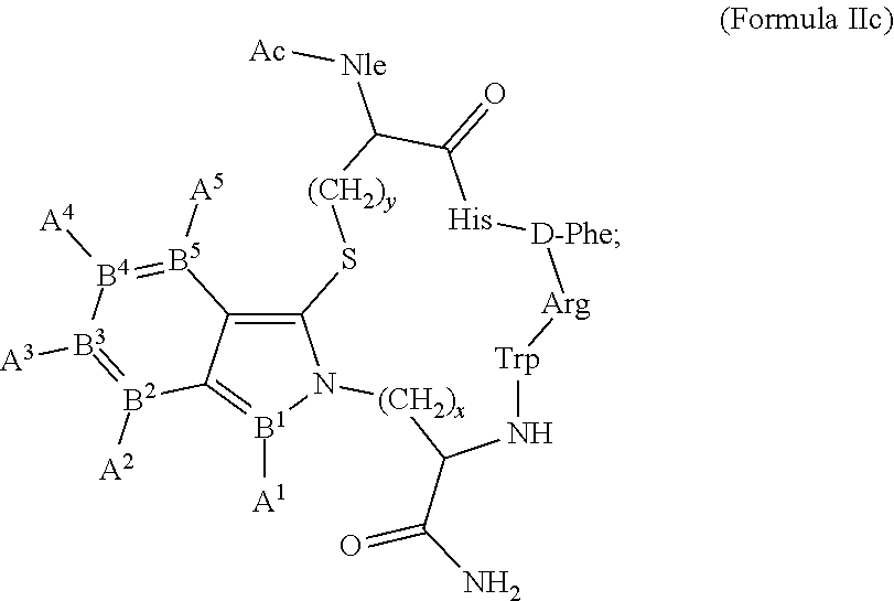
C12=C3N([B1]([A1])=C1[B2]([A2])=[B3]([A3])[B4]([A4])=[B5]2[A5])[(CH2)x]C(C(=O)N)N[Trp][Arg][D-Phe][His]C(=O)C([Nle][Ac])[(CH2)y]S3
